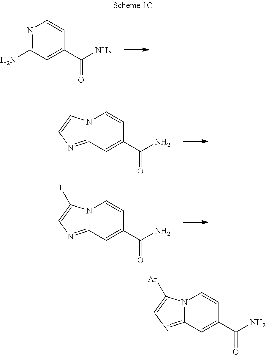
N1=C(N)C=C(C(N)=O)C=C1.N12C(=NC=C1)C=C(C(N)=O)C=C2.N12C(=NC=C1I)C=C(C(N)=O)C=C2.N12C(=NC=C1[Ar])C=C(C(N)=O)C=C2
